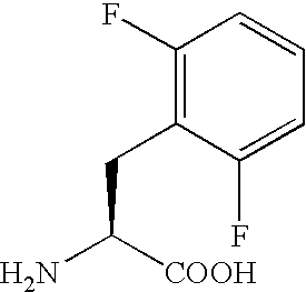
C1(F)=C(CC(N)[COOH])C(F)=CC=C1
